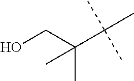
OCC(C(C)(C)C)(C)C
